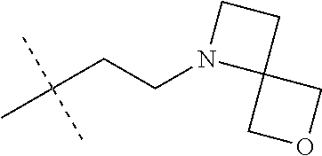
C(C(C)(C)C)CN1C2(CC1)COC2
